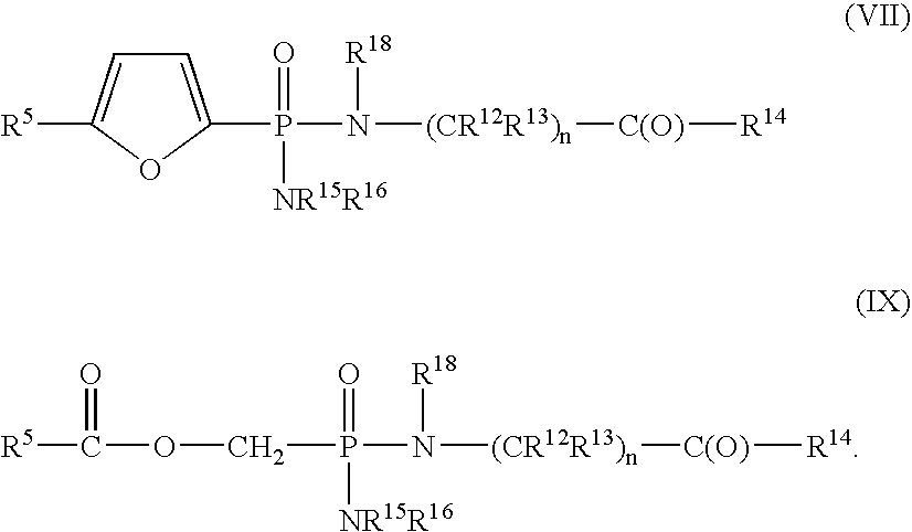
C1=C(P(N([R18])[(CR12R13)n][C(O)][R14])([NR15R16])=O)OC([R5])=C1.C(P(N([R18])[(CR12R13)n][C(O)][R14])([NR15R16])=O)OC([R5])=O
